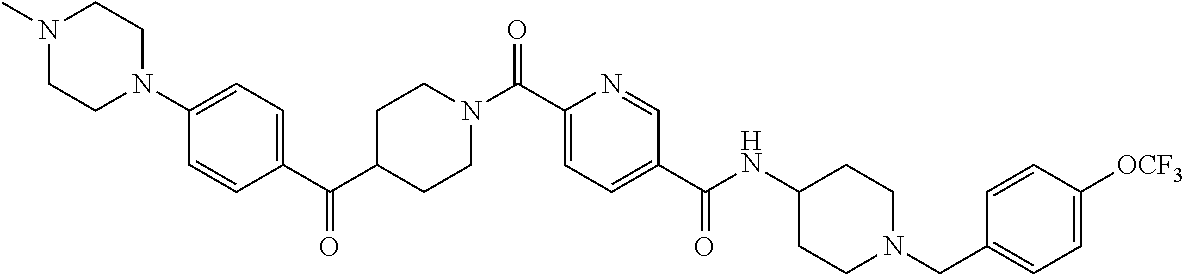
C1=CC(C(C2CCN(C(C3=CC=C(C(NC4CCN(CC5=CC=C([OCF3])C=C5)CC4)=O)C=N3)=O)CC2)=O)=CC=C1N1CCN(C)CC1
